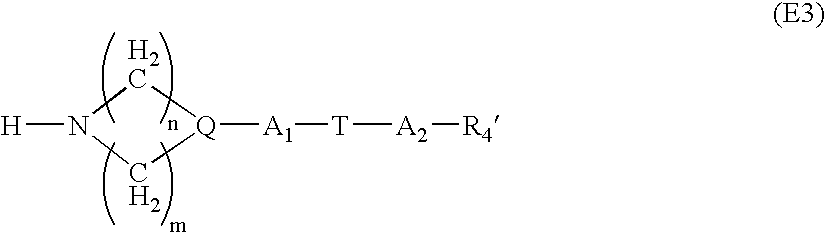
N1([H])C[Q]([A1][T][A2][R4])C1
